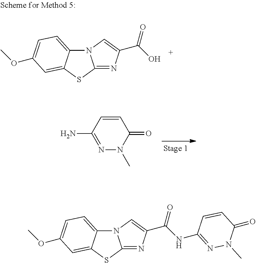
S1C2=NC(C(O)=O)=CN2C2=CC=C(OC)C=C12.C1=CC(N)=NN(C)C1=O.S1C2=NC(C(NC3=NN(C)C(=O)C=C3)=O)=CN2C2=CC=C(OC)C=C12
